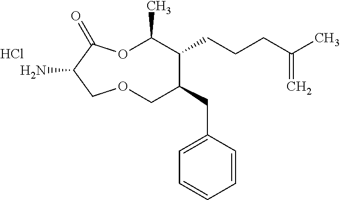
NC1C(=O)OC(C)C(CCCC(C)=C)C(CC2=CC=CC=C2)COC1.Cl
